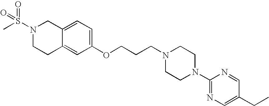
N1(S(C)(=O)=O)CCC2=CC(OCCCN3CCN(C4=NC=C(CC)C=N4)CC3)=CC=C2C1
